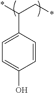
C1=C(C(*)C*)C=CC(O)=C1
